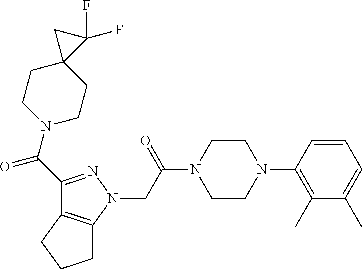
C(C(N1CCN(C2=C(C)C(C)=CC=C2)CC1)=O)N1N=C(C(=O)N2CCC3(CC2)C(F)(F)C3)C2=C1CCC2
